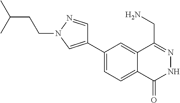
C1(C2=CN(CCC(C)C)N=C2)=CC=C2C(=C1)C(CN)=NNC2=O
